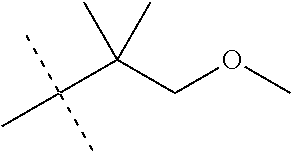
C(C(COC)(C)C)(C)(C)C
